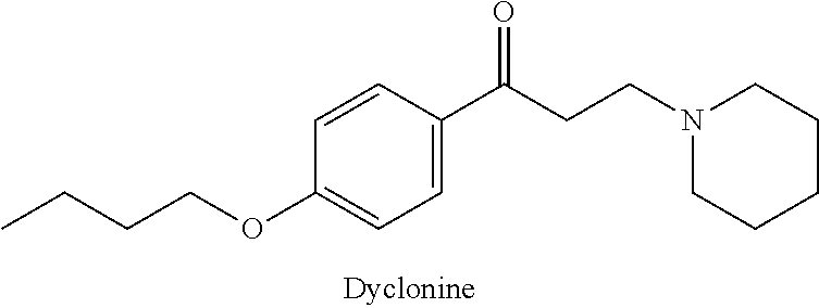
N1(CCC(C2=CC=C(OCCCC)C=C2)=O)CCCCC1
